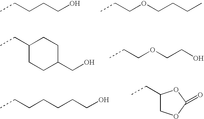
CCCCCO.CCCOCCCC.C1(CC)CCC(CO)CC1.CCCOCCO.CCCCCCCO.C1(CC)COC(=O)O1
